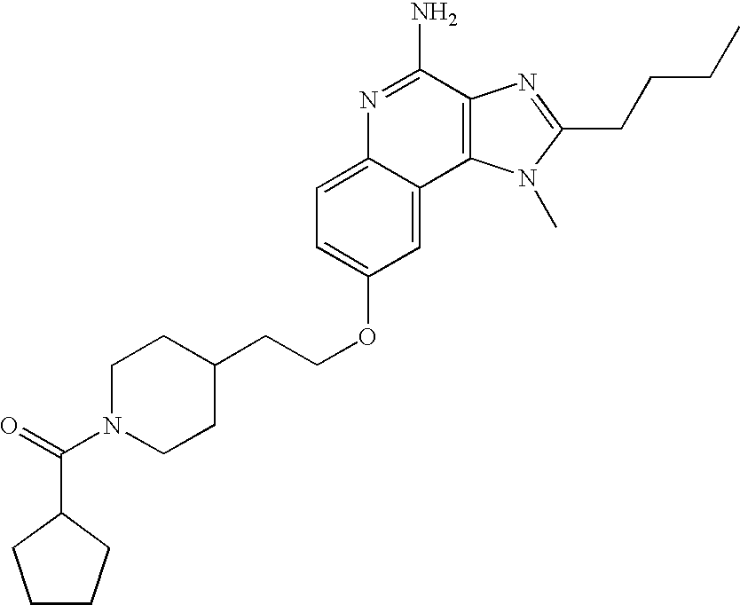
C1=C2C(=CC(OCCC3CCN(C(=O)C4CCCC4)CC3)=C1)C1=C(C(N)=N2)N=C(CCCC)N1C
